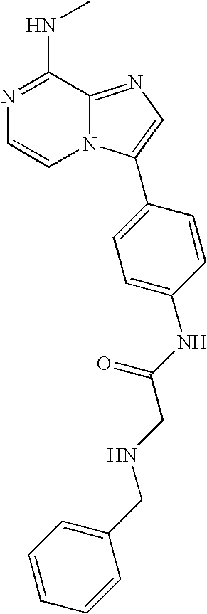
N1=C(NC)C2=NC=C(C3=CC=C(NC(CNCC4=CC=CC=C4)=O)C=C3)N2C=C1
